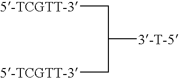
C([3-T-5])(C[5-TCGTT-3])C[5-TCGTT-3]
